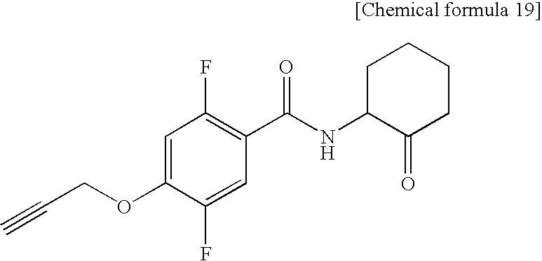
C1=C(OCC#C)C(F)=CC(C(NC2CCCCC2=O)=O)=C1F
